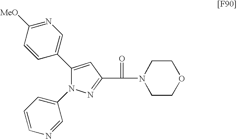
N1=C(C(=O)N2CCOCC2)C=C(C2=CN=C([MeO])C=C2)N1C1=CC=CN=C1
